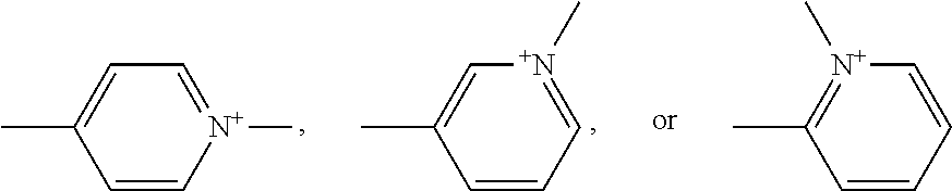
C1=C(C)C=CC=[N+]1C.C1=C(C)C=C[N+](C)=C1.[N+]1(C)=C(C)C=CC=C1
